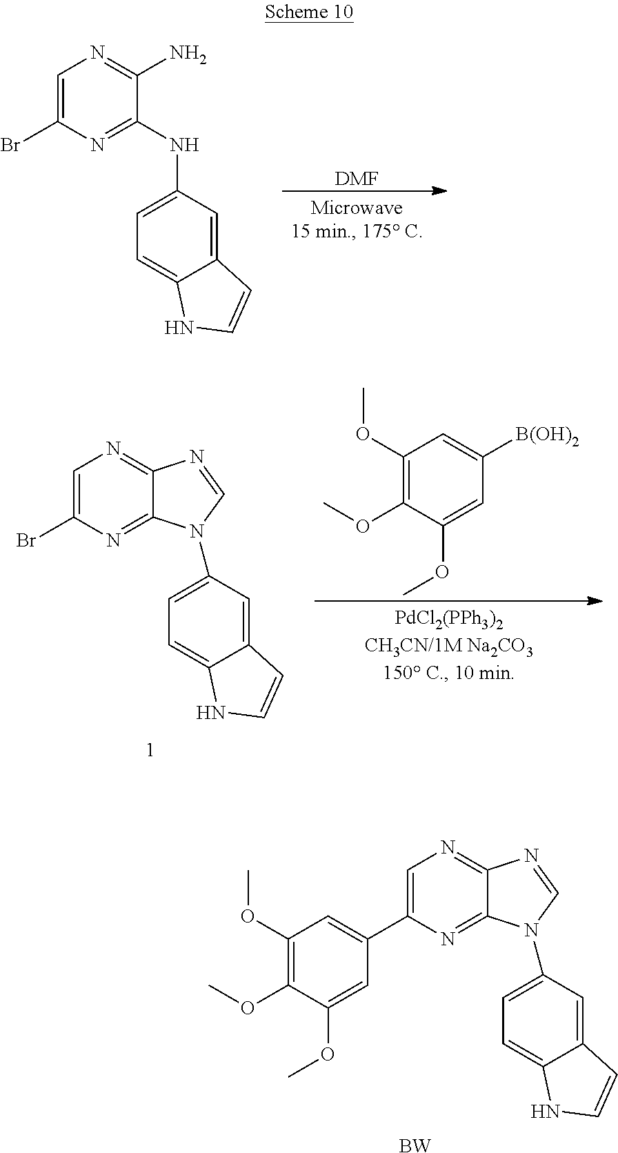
C1=C(C2=CC(OC)=C(OC)C(OC)=C2)N=C2C(=N1)N=CN2C1=CC=C2C(=C1)C=CN2.[BW].[DMF].C1=C(Br)N=C(NC2=CC=C3C(=C2)C=CN3)C(N)=N1.C1=C(Br)N=C2C(=N1)N=CN2C1=CC=C2C(=C1)C=CN2.C1(OC)=C(OC)C(OC)=CC([B(OH)2])=C1
